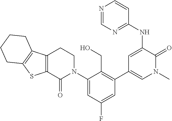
N(C1=CC(C2=C(CO)C(N3CCC4=C(C3=O)SC3=C4CCCC3)=CC(F)=C2)=CN(C)C1=O)C1=NC=NC=C1
